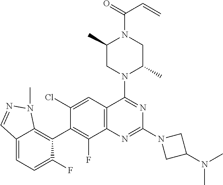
C12=C(C=C(Cl)C(C3=C4C(=CC=C3F)C=NN4C)=C1F)C(N1C(C)CN(C(=O)C=C)C(C)C1)=NC(N1CC(N(C)C)C1)=N2
